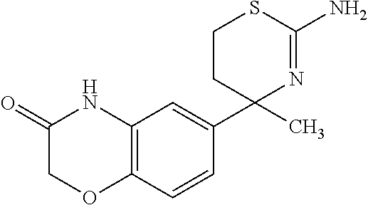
C12=C(C=C(C3(C)N=C(N)SCC3)C=C1)NC(=O)CO2
